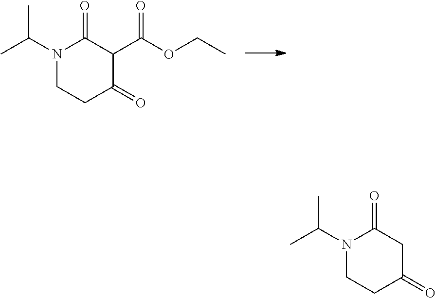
CC(N1CCC(=O)C(C(OCC)=O)C1=O)C.CC(N1CCC(=O)CC1=O)C
